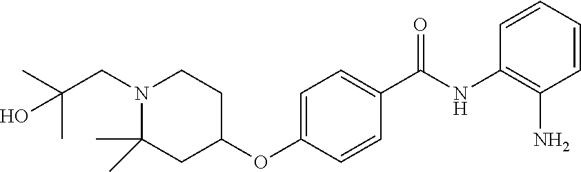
C1=CC=CC(N)=C1NC(C1=CC=C(OC2CCN(CC(C)(C)O)C(C)(C)C2)C=C1)=O
